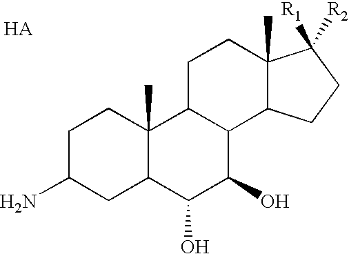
C1C(N)CC2C(C)(C1)C1C(C(O)C2O)C2C(C)(CC1)C([R1])([R2])CC2
